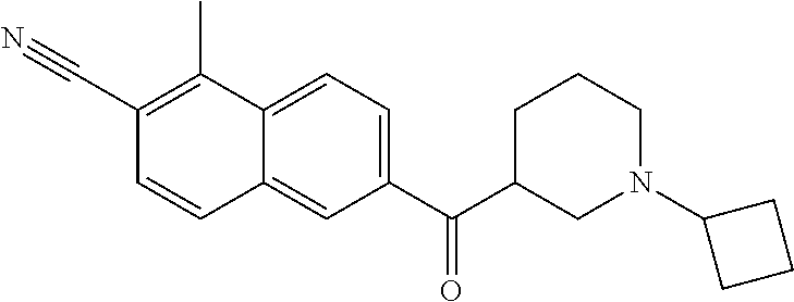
C1(C#N)=C(C)C2=CC=C(C(C3CN(C4CCC4)CCC3)=O)C=C2C=C1
